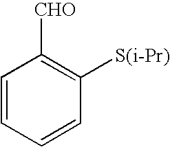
C1=CC=CC([S(i-Pr)])=C1[CHO]
